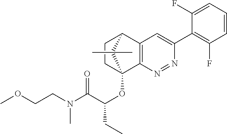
C1CC2(OC(C(N(CCOC)C)=O)CC)C3=C(C1C2(C)C)C=C(C1=C(F)C=CC=C1F)N=N3
